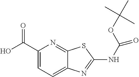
C1(C(O)=O)=CC=C2C(=N1)SC(NC(=O)OC(C)(C)C)=N2
